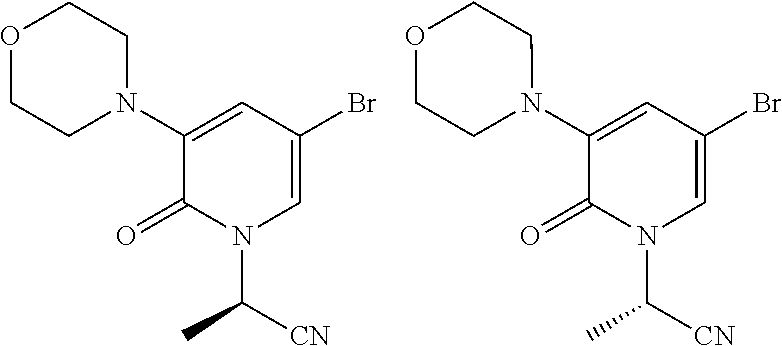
C1(N2CCOCC2)=CC(Br)=CN(C([CN])C)C1=O.C1(N2CCOCC2)=CC(Br)=CN(C(C)[CN])C1=O
